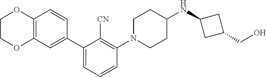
C1COC2=C(O1)C=CC(C1=CC=CC(N3CCC(NC4CC(CO)C4)CC3)=C1[CN])=C2
